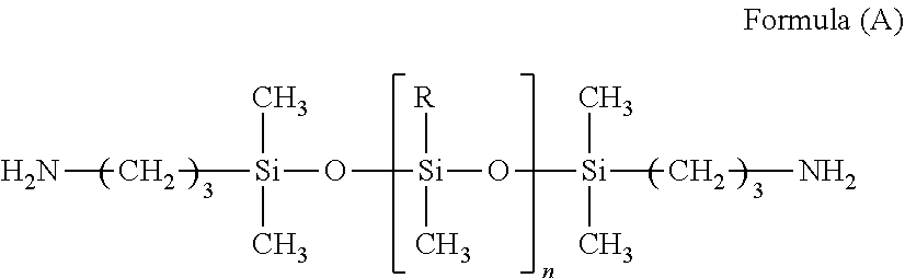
NC[Si](O[Si](O[Si](CN)(C)C)([R])C)(C)C
